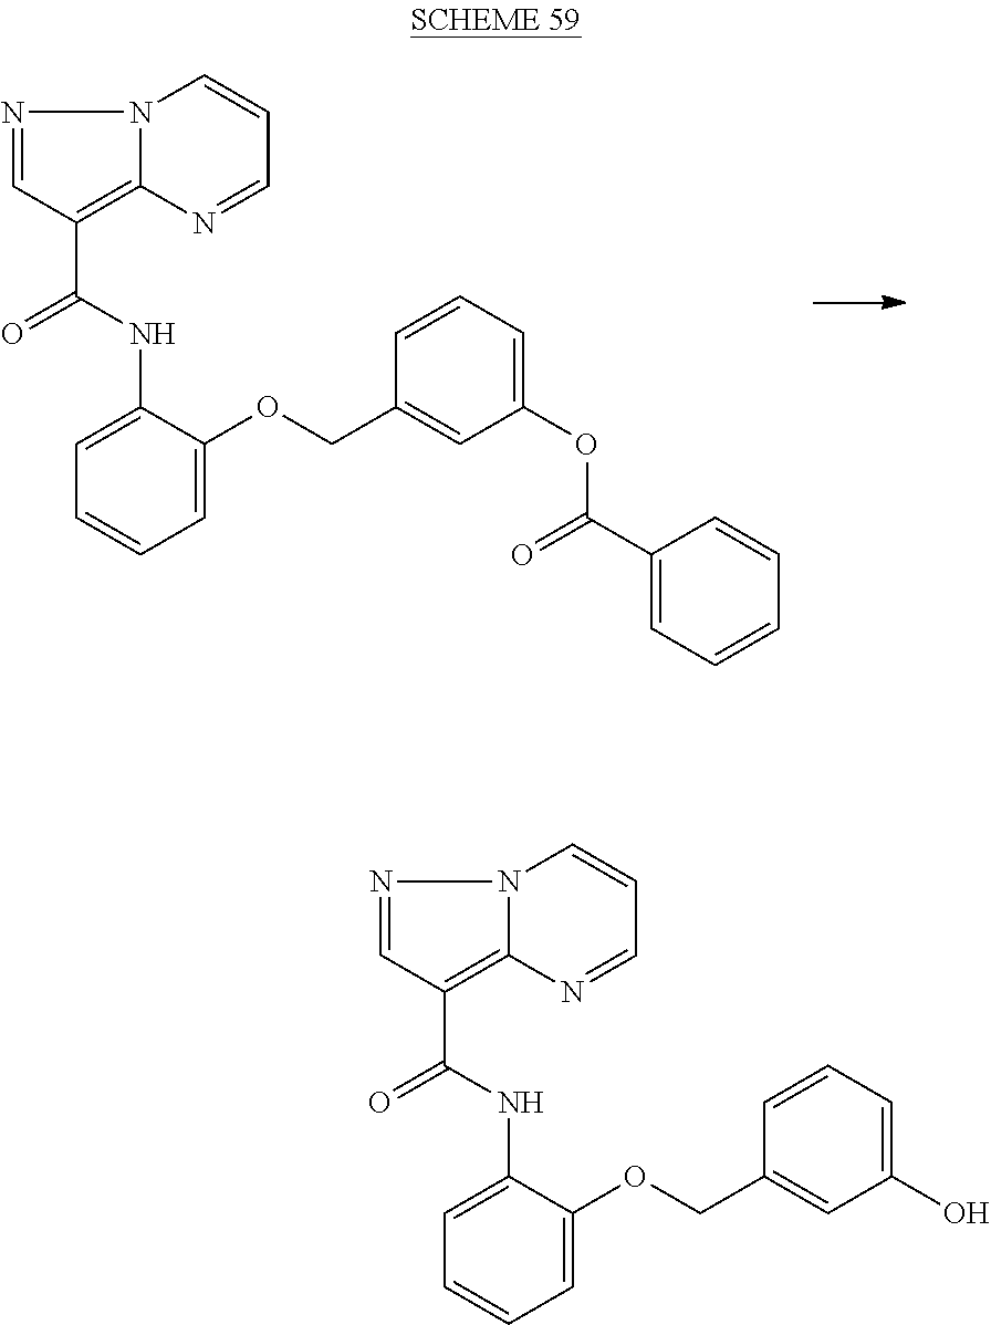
N1=CC(C(=O)NC2=CC=CC=C2OCC2=CC(OC(C3=CC=CC=C3)=O)=CC=C2)=C2N1C=CC=N2.N1=CC(C(=O)NC2=CC=CC=C2OCC2=CC(O)=CC=C2)=C2N1C=CC=N2
